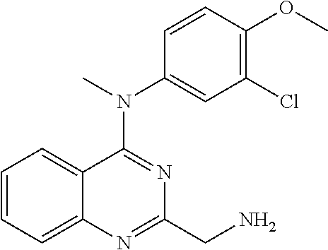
C1=CC=C2C(=C1)C(N(C)C1=CC(Cl)=C(OC)C=C1)=NC(CN)=N2
